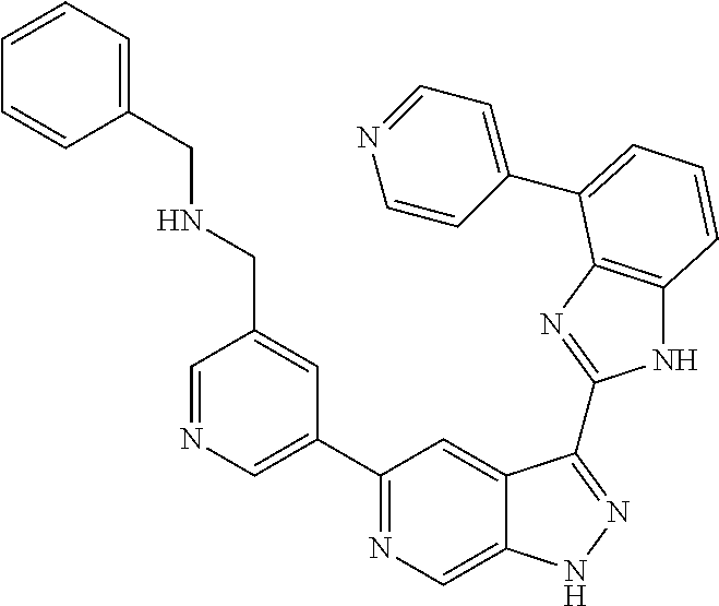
C1=NC=C(C2=NC=C3C(=C2)C(C2=NC4=C(N2)C=CC=C4C2=CC=NC=C2)=NN3)C=C1CNCC1=CC=CC=C1
